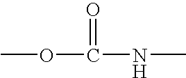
COC(NC)=O
